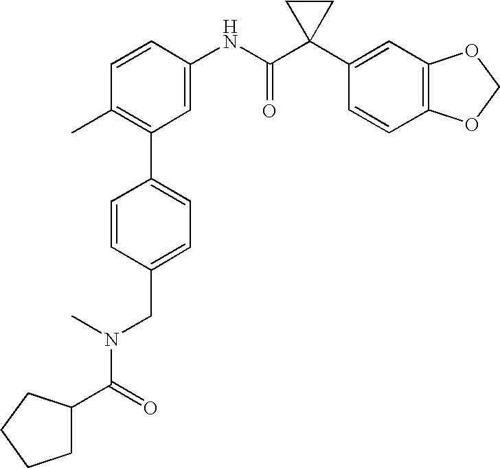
C1(C2=C(C)C=CC(NC(C3(C4=CC5=C(C=C4)OCO5)CC3)=O)=C2)=CC=C(CN(C)C(C2CCCC2)=O)C=C1
